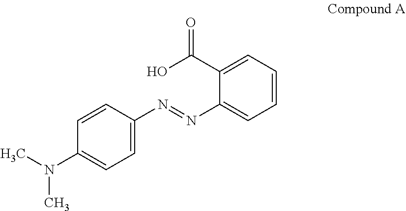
C1=CC(N=NC2=CC=CC=C2C(O)=O)=CC=C1N(C)C
